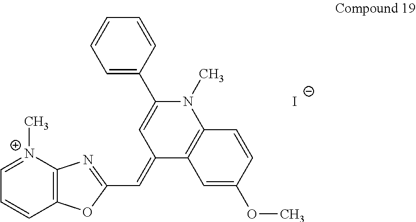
[I-].[N+]1(C)=CC=CC2=C1N=C(C=C1C=C(C3=CC=CC=C3)N(C)C3=C1C=C(OC)C=C3)O2
